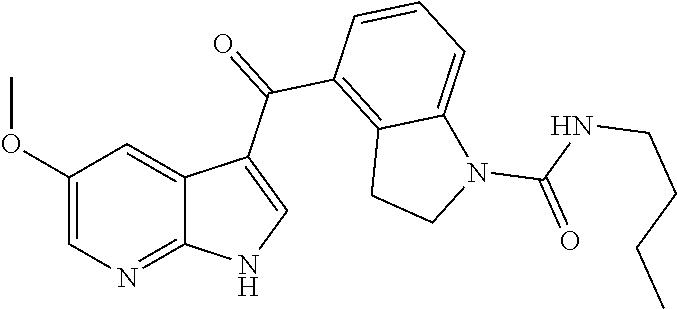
C1(OC)=CN=C2C(=C1)C(C(=O)C1=C3C(=CC=C1)N(C(NCCCC)=O)CC3)=CN2
